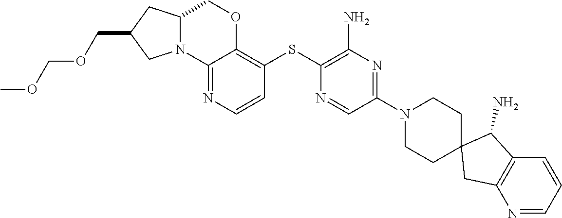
C1C2=C(C(N)C13CCN(C1=NC(N)=C(SC4=C5OCC6CC(COCOC)CN6C5=NC=C4)N=C1)CC3)C=CC=N2
